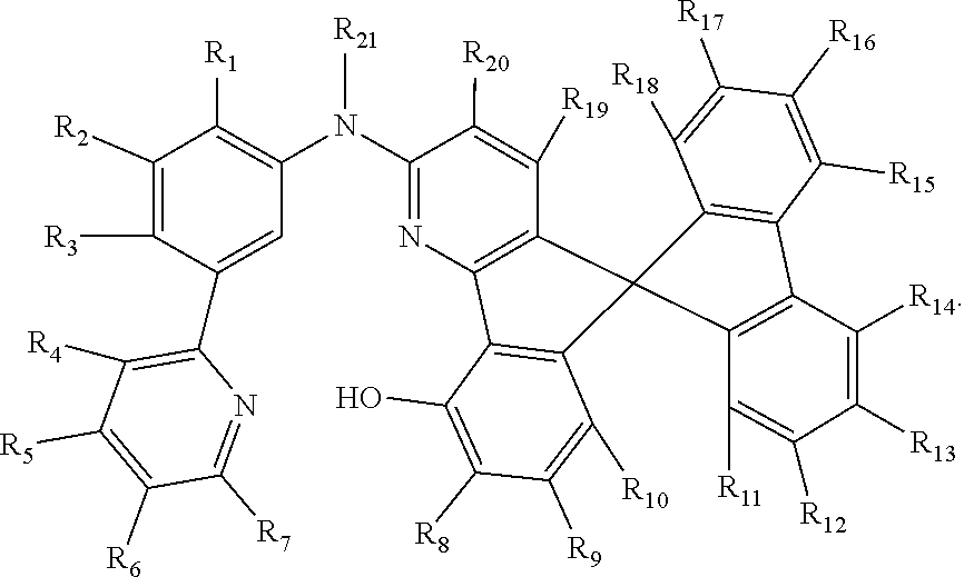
[R21]N(C1=C([R1])C([R2])=C([R3])C(C2=C([R4])C([R5])=C([R6])C([R7])=N2)=C1)C1=NC2=C(C([R19])=C1[R20])C1(C3=C(C([R15])=C([R16])C([R17])=C3[R18])C3=C1C([R11])=C([R12])C([R13])=C3[R14])C1=C2C(O)=C([R8])C([R9])=C1[R10]
